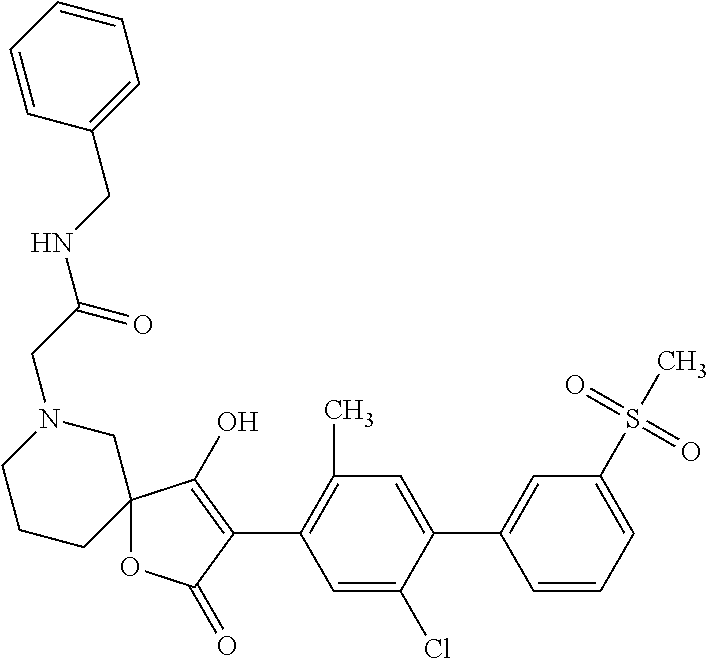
C1=C(Cl)C(C2=CC(S(C)(=O)=O)=CC=C2)=CC(C)=C1C1=C(O)C2(OC1=O)CN(CC(NCC1=CC=CC=C1)=O)CCC2
